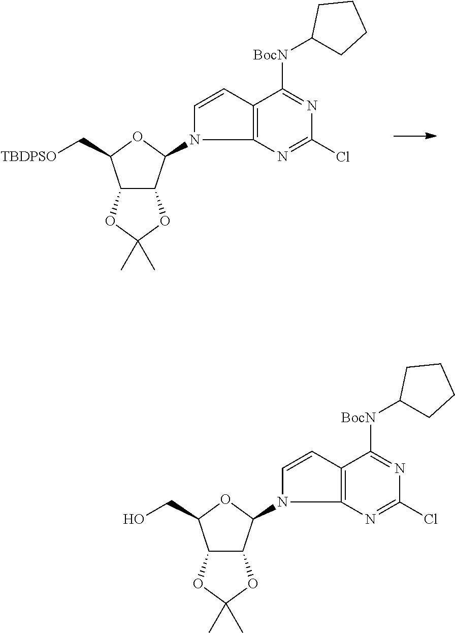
C12C(C(N3C=CC4=C3N=C(Cl)N=C4[BocN]C3CCCC3)OC1C[TBDPSO])OC(C)(C)O2.C12C(C(N3C=CC4=C3N=C(Cl)N=C4[BocN]C3CCCC3)OC1CO)OC(C)(C)O2
